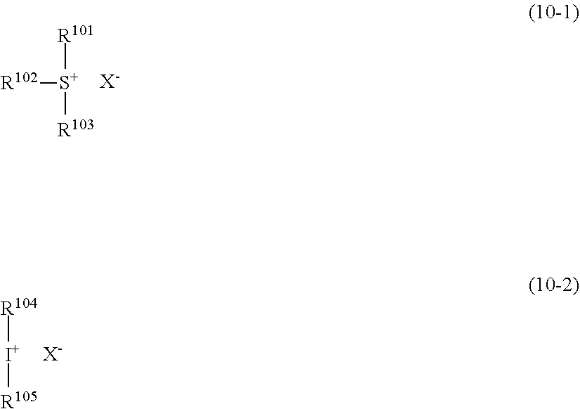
[S+]([R101])([R102])[R103].[X-].[I+]([R104])[R105].[X-]
